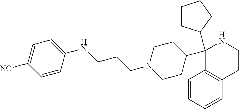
C1(C2(C3CCCC3)C3=C(C=CC=C3)CCN2)CCN(CCCNC2=CC=C([NC])C=C2)CC1
